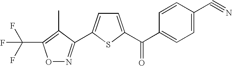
O1N=C(C2=CC=C(C(C3=CC=C(C#N)C=C3)=O)S2)C(C)=C1C(F)(F)F
